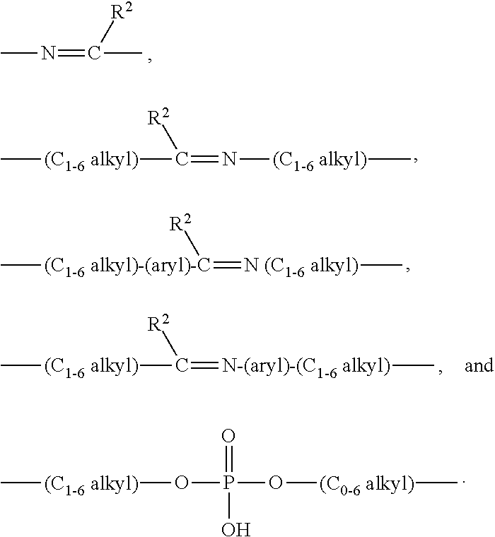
CN=C([R2])C.C(=N[(C1-6 alkyl)]C)([R2])[(C1-6 alkyl)]C.[(C1-6 alkyl)-(aryl)-C](=[N (C1-6 alkyl)]C)([R2])C.C(=[N-(aryl)-(C1-6 alkyl)]C)([R2])[(C1-6 alkyl)]C.O(P(=O)(O)O[(C0-6 alkyl)]C)[(C1-6 alkyl)]C
